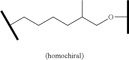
C(CCC(COC(C)C)C)CC(C)C
